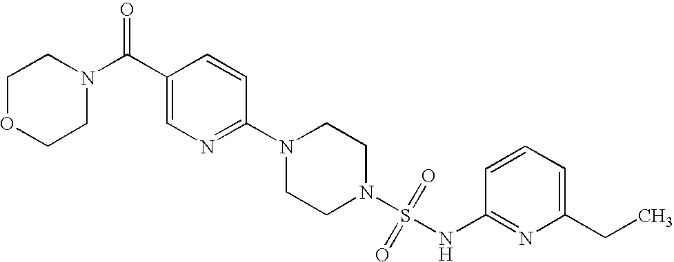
N1(C2=NC=C(C(N3CCOCC3)=O)C=C2)CCN(S(=O)(=O)NC2=NC(CC)=CC=C2)CC1
